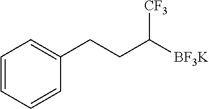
C1=CC=CC(CCC([BF3K])[CF3])=C1
